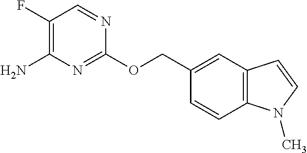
C1(OCC2=CC3=C(C=C2)N(C)C=C3)=NC(N)=C(F)C=N1
